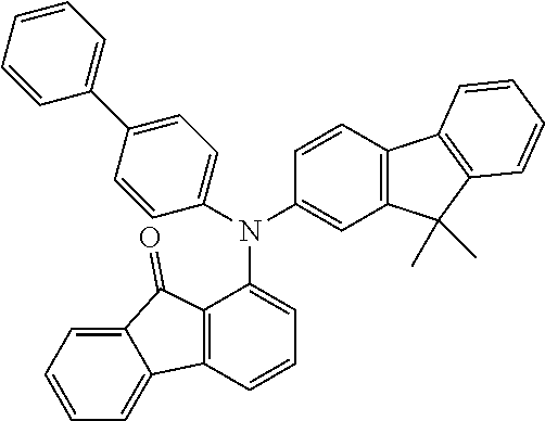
C1=C2C(=CC=C1)C1=C(C2=O)C(N(C2=CC3=C(C=C2)C2=C(C3(C)C)C=CC=C2)C2=CC=C(C3=CC=CC=C3)C=C2)=CC=C1
